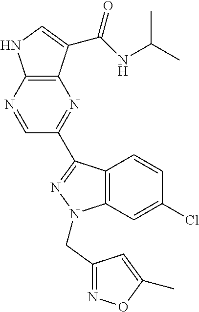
C12=C(C(C(NC(C)C)=O)=CN1)N=C(C1=NN(CC3=NOC(C)=C3)C3=C1C=CC(Cl)=C3)C=N2
